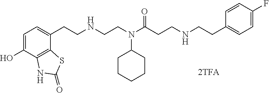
C1=C(O)C2=C(C(CCNCCN(C(CCNCCC3=CC=C(F)C=C3)=O)C3CCCCC3)=C1)SC(=O)N2
